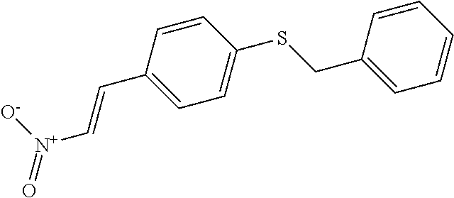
C1(SCC2=CC=CC=C2)=CC=C(C=C[N+](=O)[O-])C=C1
